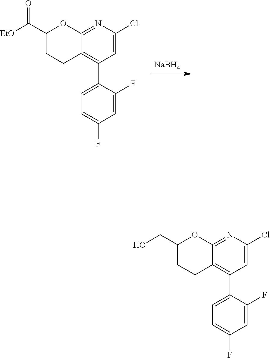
[NaBH4].C1(Cl)=CC(C2=CC=C(F)C=C2F)=C2C(=N1)OC(C([EtO])=O)CC2.C1(Cl)=CC(C2=CC=C(F)C=C2F)=C2C(=N1)OC(CO)CC2
